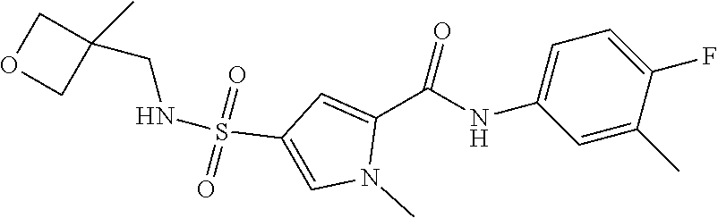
C1(NC(C2=CC(S(=O)(=O)NCC3(C)COC3)=CN2C)=O)=CC=C(F)C(C)=C1
